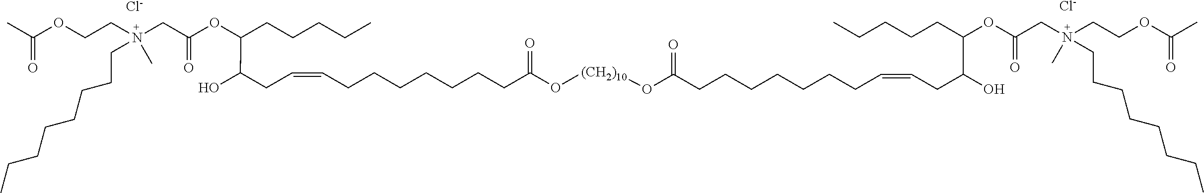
[Cl-].[Cl-].C(=O)(OCCN(C)(CC(OC(C(O)CC=CCCCCCCCC(O[(CH2)10]OC(=O)CCCCCCCC=CCC(O)C(OC(CN(CCOC(C)=O)(C)CCCCCCCC)=O)CCCCC)=O)CCCCC)=O)CCCCCCCC)C
